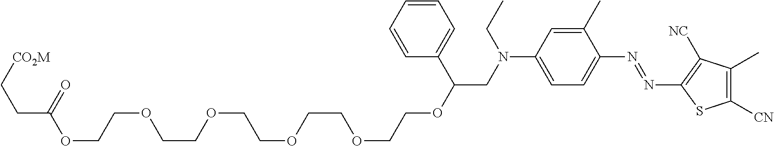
C1(C)=CC(N(CC(OCCOCCOCCOCCOCCOC(CC[CO2M])=O)C2=CC=CC=C2)CC)=CC=C1N=NC1=C([NC])C(C)=C([CN])S1
